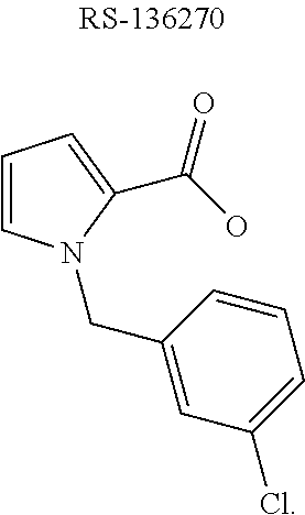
C1=CN(CC2=CC(Cl)=CC=C2)C(C(O)=O)=C1
